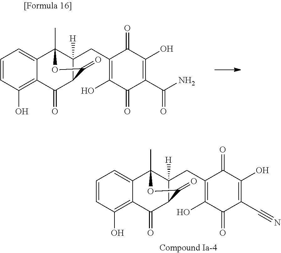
C1=CC(O)=C2C(=C1)C1(C)C(CC3=C(O)C(=O)C(C#N)=C(O)C3=O)([H])C(C2=O)C(=O)O1.C1=CC(O)=C2C(=C1)C1(C)C(CC3=C(O)C(=O)C(C(N)=O)=C(O)C3=O)([H])C(C2=O)C(=O)O1
